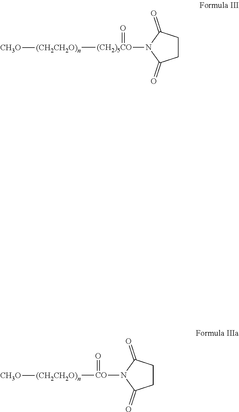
C1CC(=O)N([CO](=O)[(CH2CH2O)n][CH3O])C1=O.C1CC(=O)N([(CH2)5CO](=O)[(CH2CH2O)n][CH3O])C1=O
